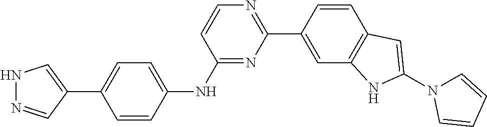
N1=C(NC2=CC=C(C3=CNN=C3)C=C2)C=CN=C1C1=CC2=C(C=C1)C=C(N1C=CC=C1)N2
